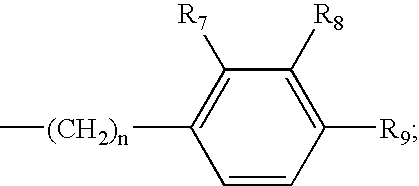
C1([R7])=C([(CH2)n]C)C=CC([R9])=C1[R8]
